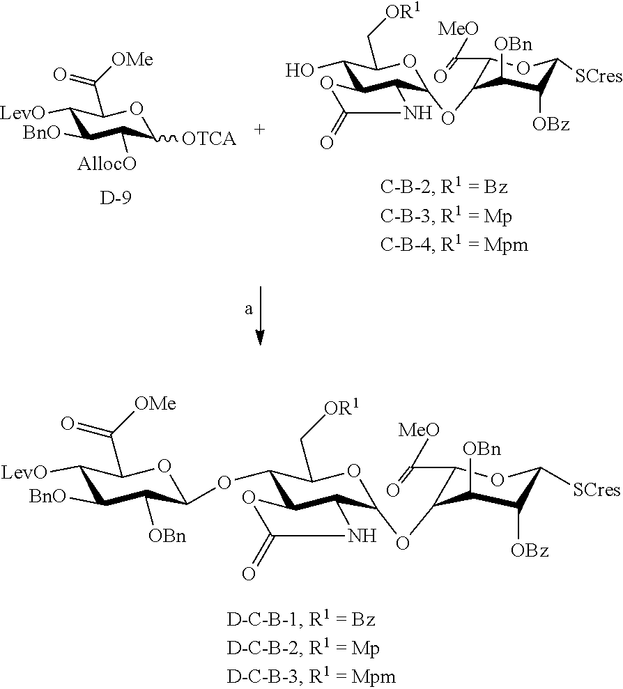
C1([LevO])C([BnO])C([OBn])C(OC2C3C(C(OC4C(C(=O)[MeO])OC([SCres])C([OBz])C4[OBn])OC2C[OR1])NC(=O)O3)OC1C([OMe])=O.OC1C2C(C(OC3C(C(=O)[MeO])OC([SCres])C([OBz])C3[OBn])OC1C[OR1])NC(=O)O2.C1([LevO])C([BnO])C([AllocO])C([OTCA])OC1C([OMe])=O.[D]
